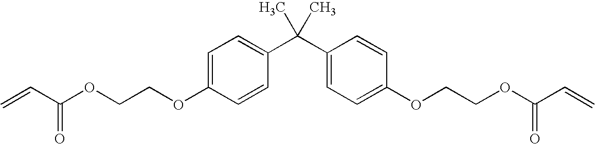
C1=C(OCCOC(C=C)=O)C=CC(C(C2=CC=C(OCCOC(=O)C=C)C=C2)(C)C)=C1
